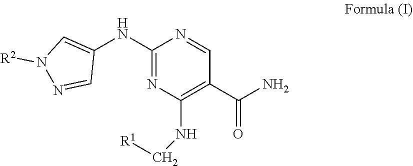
C1(NC2=CN([R2])N=C2)=NC(NC[R1])=C(C(N)=O)C=N1
